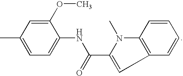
CC1=CC=C(NC(=O)C2=CC3=C(N2C)C=CC=C3)C(OC)=C1
